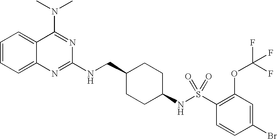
C1=CC=C2C(=C1)C(N(C)C)=NC(NCC1CCC(NS(C3=C(OC(F)(F)F)C=C(Br)C=C3)(=O)=O)CC1)=N2
